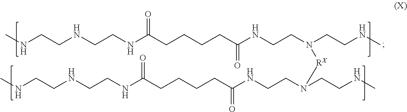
CNCCNCCNC(CCCCC(NCCN(CCNC)[RX]N(CCNC(CCCCC(NCCNCCNC)=O)=O)CCNC)=O)=O
